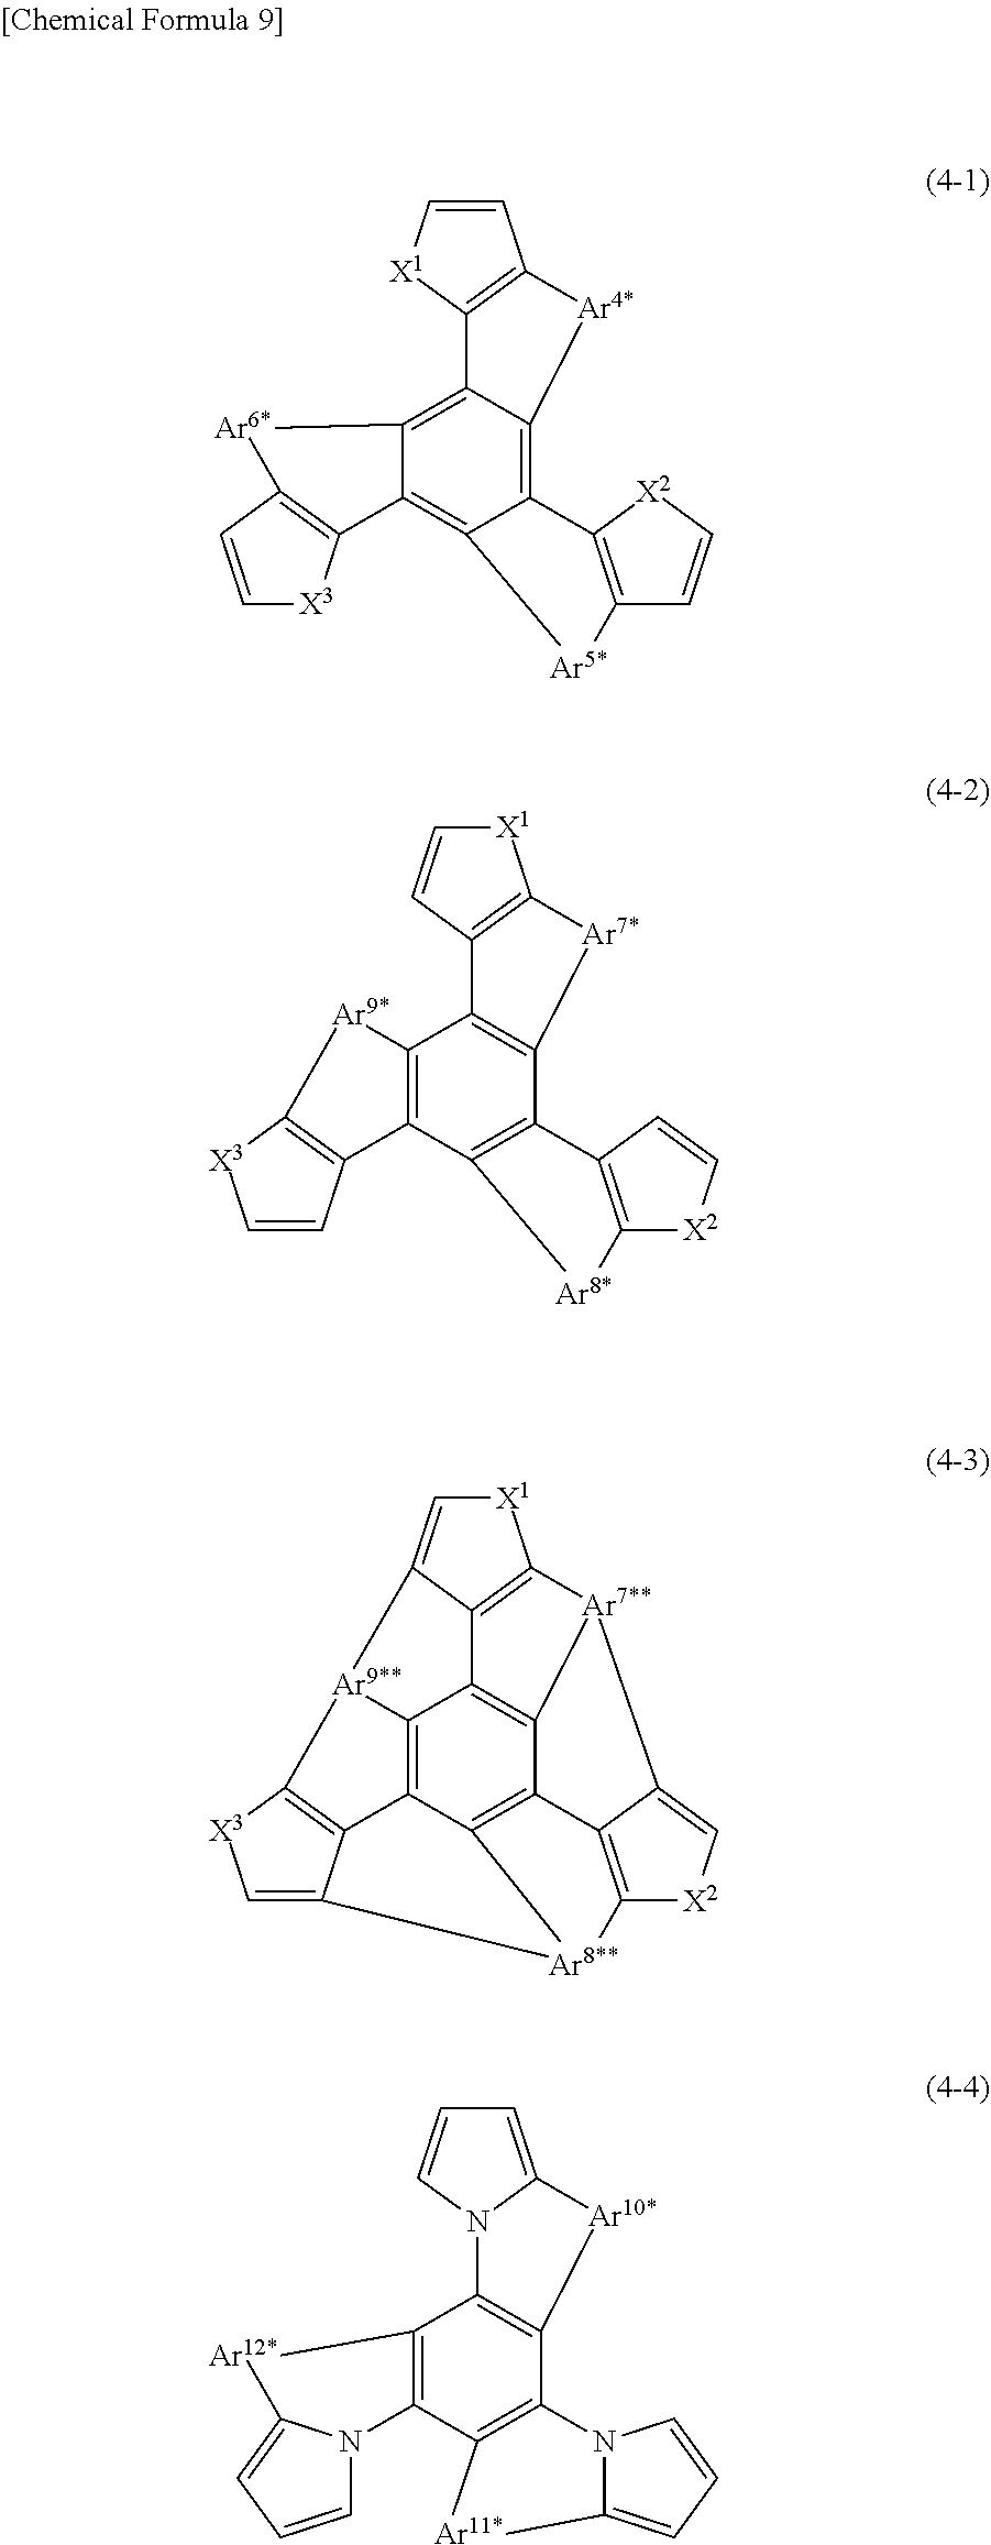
C12=C3C(=C4C(=C1[Ar5*]C1=C2[X2]C=C1)C1=C(C=C[X3]1)[Ar6*]4)C1=C(C=C[X1]1)[Ar4*]3.C12=C(C3=C(C4=C1[Ar7*]C1=C4C=C[X1]1)[Ar9*]C1=C3C=C[X3]1)[Ar8*]C1=C2C=C[X2]1.C12=C3C4=C5C6=C1[Ar7**]1C7=C6C(=C[X1]7)[Ar9**]5C5=C4C(=C[X3]5)[Ar8**]3C3=C2C1=C[X2]3.C12=C(C3=C(C4=C1N1C(=CC=C1)[Ar10*]4)N1C(=CC=C1)[Ar11*]3)N1C=CC=C1[Ar12*]2
